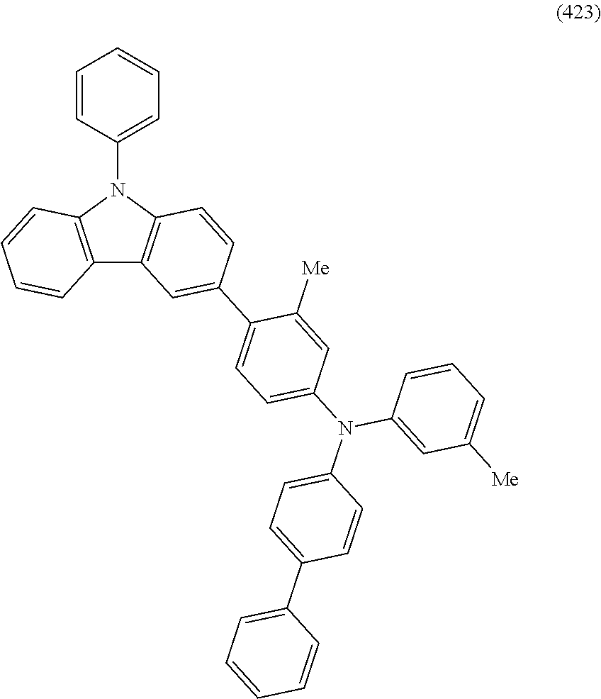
C12=C(N(C3=CC=CC=C3)C3=C1C=C(C1=CC=C(N(C4=CC=C(C5=CC=CC=C5)C=C4)C4=CC([Me])=CC=C4)C=C1[Me])C=C3)C=CC=C2
